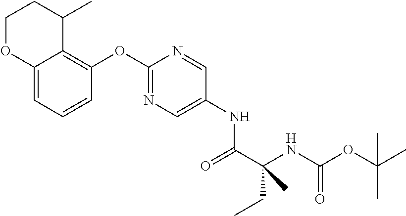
C12=CC=CC(OC3=NC=C(NC(C(NC(OC(C)(C)C)=O)(CC)C)=O)C=N3)=C1C(C)CCO2
